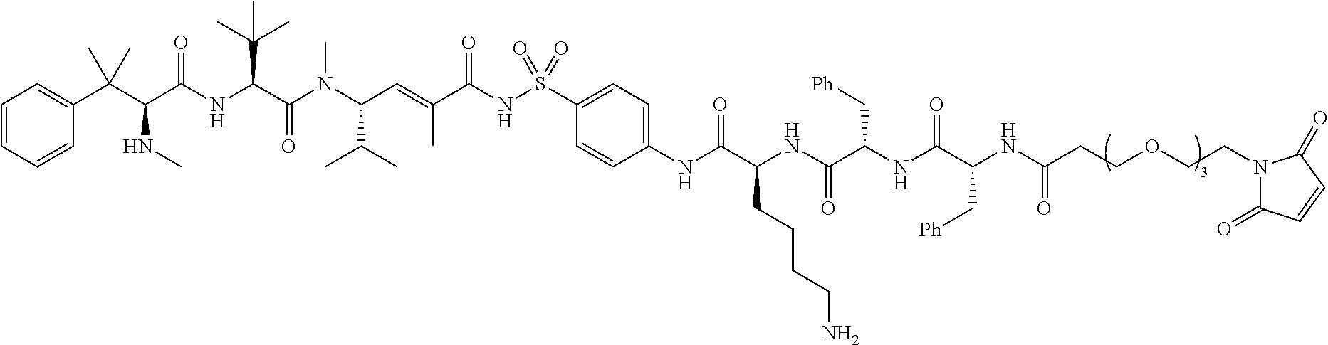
C1=CC=CC(C(C(C(NC(C(N(C(C=C(C(NS(C2=CC=C(NC(C(CCCCN)NC(C(NC(C(NC(CCOCCN3C(=O)C=CC3=O)=O)C[Ph])=O)C[Ph])=O)=O)C=C2)(=O)=O)=O)C)C(C)C)C)=O)C(C)(C)C)=O)NC)(C)C)=C1
